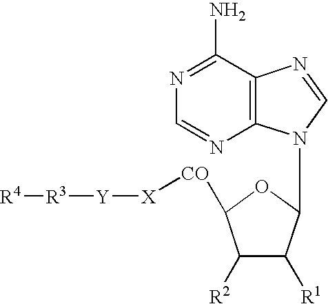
C12=C(C(N)=NC=N1)N=CN2C1C([R1])C([R2])C([CO][X][Y][R3][R4])O1
